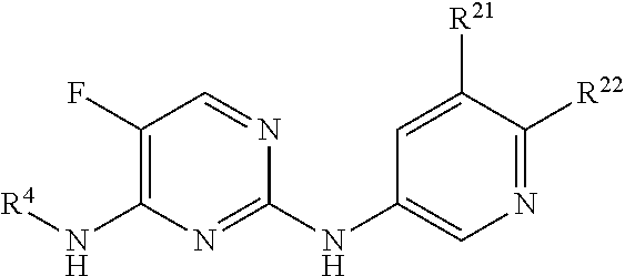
N1=C([R22])C([R21])=CC(NC2=NC(N[R4])=C(F)C=N2)=C1
